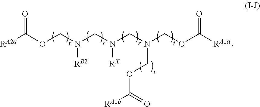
O(CN(CN(CN(COC([RA1a])=O)COC(=O)[RA1b])[RX])[RB2])C([RA2a])=O
